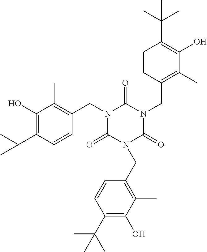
C1=CC(C(C)C)=C(O)C(C)=C1CN1C(=O)N(CC2=C(C)C(O)=C(C(C)(C)C)CC2)C(=O)N(CC2=C(C)C(O)=C(C(C)(C)C)C=C2)C1=O
